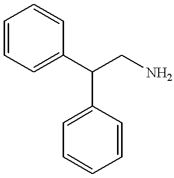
C1=CC=C(C(CN)C2=CC=CC=C2)C=C1
